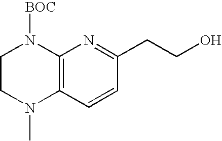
C1CN(C)C2=C(N1[BOC])N=C(CCO)C=C2
